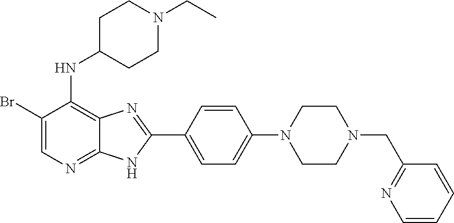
C1(Br)=CN=C2C(=C1NC1CCN(CC)CC1)N=C(C1=CC=C(N3CCN(CC4=NC=CC=C4)CC3)C=C1)N2
